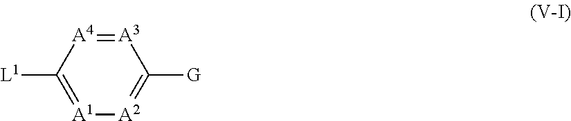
[A4]1=[A3]C([G])=[A2][A1]=C1[L1]
